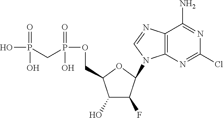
C1(O)C(F)C(N2C3=C(N=C2)C(N)=NC(Cl)=N3)OC1COP(CP(O)(=O)O)(=O)O
